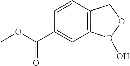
C1=CC2=C(C=C1C(OC)=O)B(O)OC2
